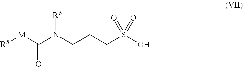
[R5][M]C(N(CCCS(O)(=O)=O)[R6])=O
